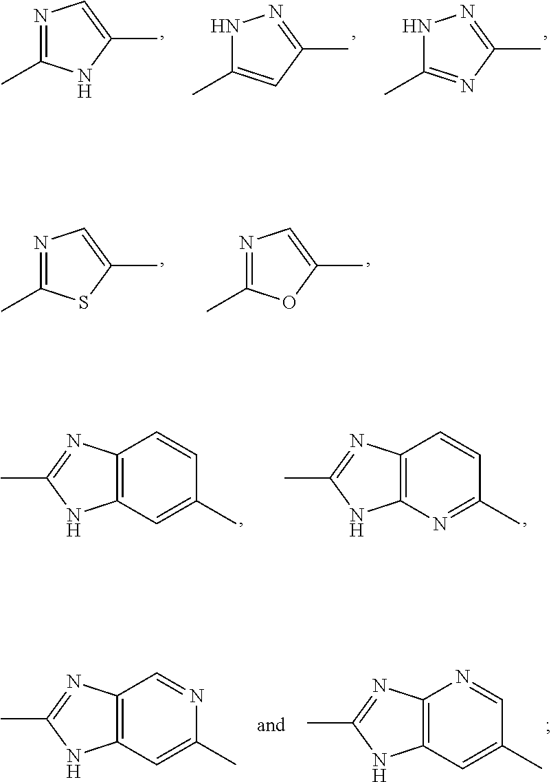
N1C(C)=NC(C)=N1.N1C(C)=CC(C)=N1.N1=C(C)NC(C)=C1.N1=C(C)SC(C)=C1.N1=C(C)OC(C)=C1.C12=C(N=C(C)C=C1)NC(C)=N2.C12=C(C=C(C)C=C1)NC(C)=N2.C12=C(C=C(C)N=C1)NC(C)=N2.C12=C(C=C(C)C=N1)NC(C)=N2
